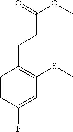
C1=CC(F)=CC(SC)=C1CCC(=O)OC
